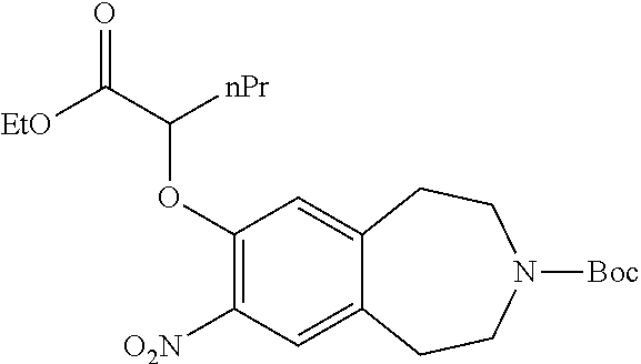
[O2N]C1=C(OC(C([EtO])=O)[nPr])C=C2C(=C1)CCN([Boc])CC2
